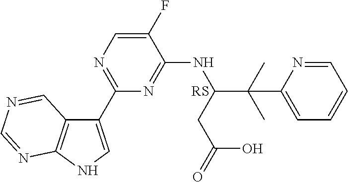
C1(F)=CN=C(C2=CNC3=C2C=NC=N3)N=C1NC(C(C)(C)C1=CC=CC=N1)CC(=O)O
